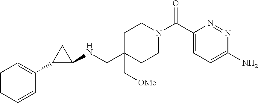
C1(C(N2CCC(CNC3CC3C3=CC=CC=C3)(C[OMe])CC2)=O)=CC=C(N)N=N1
